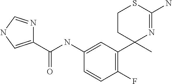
N1=C(N)SCCC1(C1=C(F)C=CC(NC(=O)C2=CNC=N2)=C1)C
